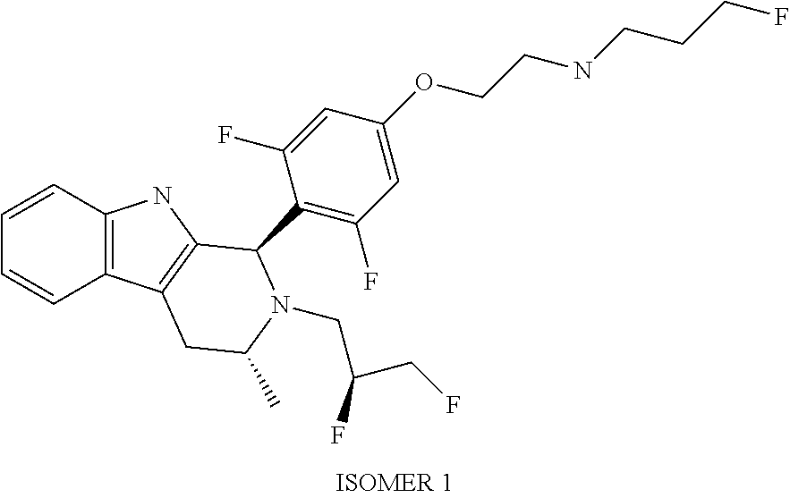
C1=CC2=C(C=C1)C1=C(N2)C(C2=C(F)C=C(OCCNCCCF)C=C2F)N(CC(CF)F)C(C)C1
